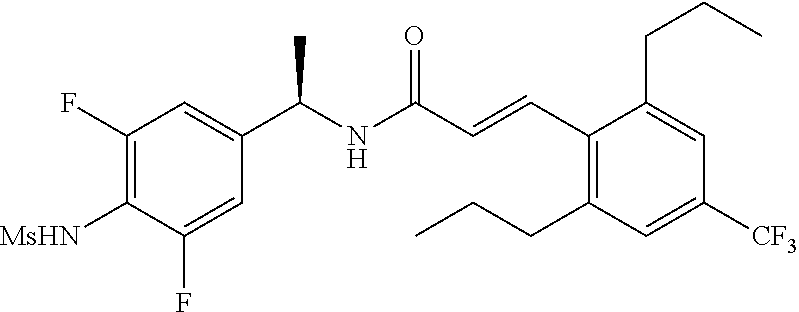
C1(C=CC(NC(C2=CC(F)=C([MsHN])C(F)=C2)C)=O)=C(CCC)C=C([CF3])C=C1CCC
